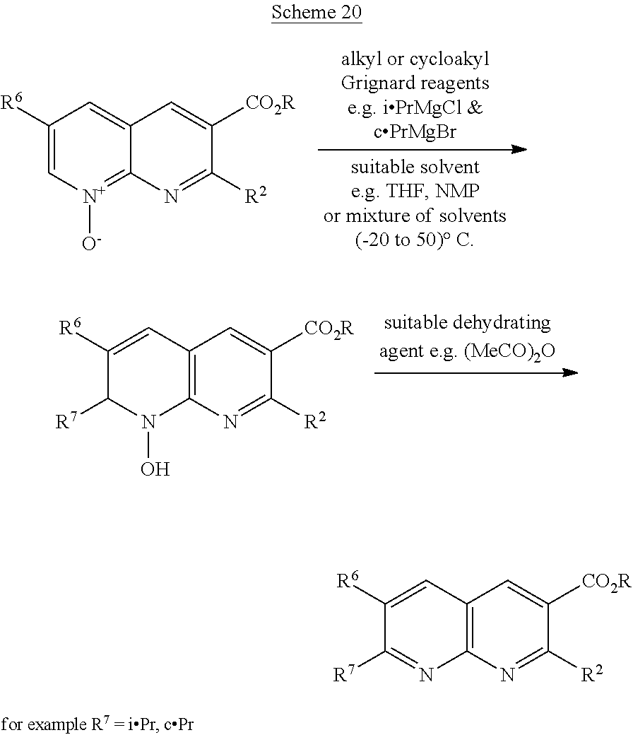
C1([R6])=CC2=C(N=C1[R7])N=C([R2])C([CO2R])=C2.C1([R6])=C[N+]([O-])=C2C(=C1)C=C([CO2R])C([R2])=N2.C1([R6])=CC2=C(N(O)C1[R7])N=C([R2])C([CO2R])=C2
